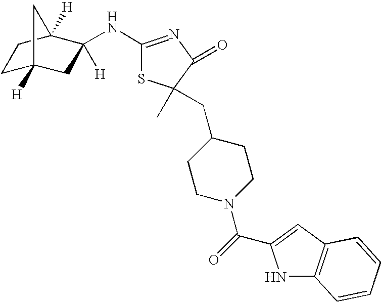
C1C2([H])CC([H])(NC3=NC(=O)C(C)(CC4CCN(C(=O)C5=CC6=C(N5)C=CC=C6)CC4)S3)C([H])(C1)C2
